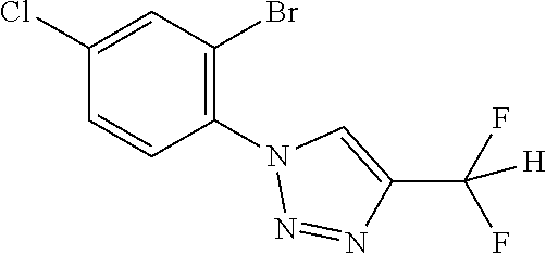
C1(N2N=NC(C(F)(F)[H])=C2)=C(Br)C=C(Cl)C=C1
